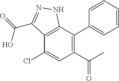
C12=C(C(C3=CC=CC=C3)=C(C(C)=O)C=C1Cl)NN=C2C(=O)O
